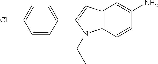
C1=C(Cl)C=CC(C2=CC3=C(N2CC)C=CC(N)=C3)=C1
